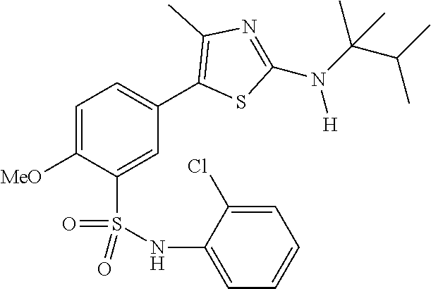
C1=C([MeO])C(S(NC2=CC=CC=C2Cl)(=O)=O)=CC(C2=C(C)N=C(N(C(C(C)C)(C)C)[H])S2)=C1
